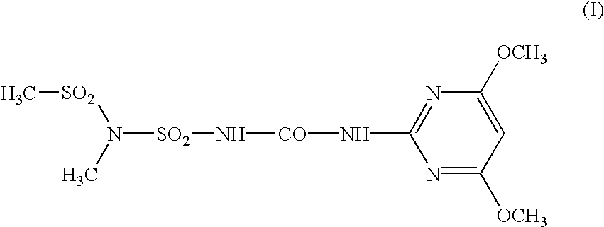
N([SO2]N[CO]NC1=NC([OCH3])=CC([OCH3])=N1)(C)[SO2]C
